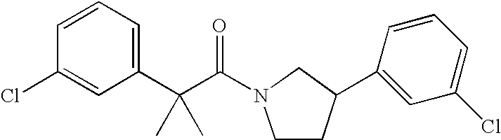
C1=CC=C(C(C(=O)N2CCC(C3=CC(Cl)=CC=C3)C2)(C)C)C=C1Cl
